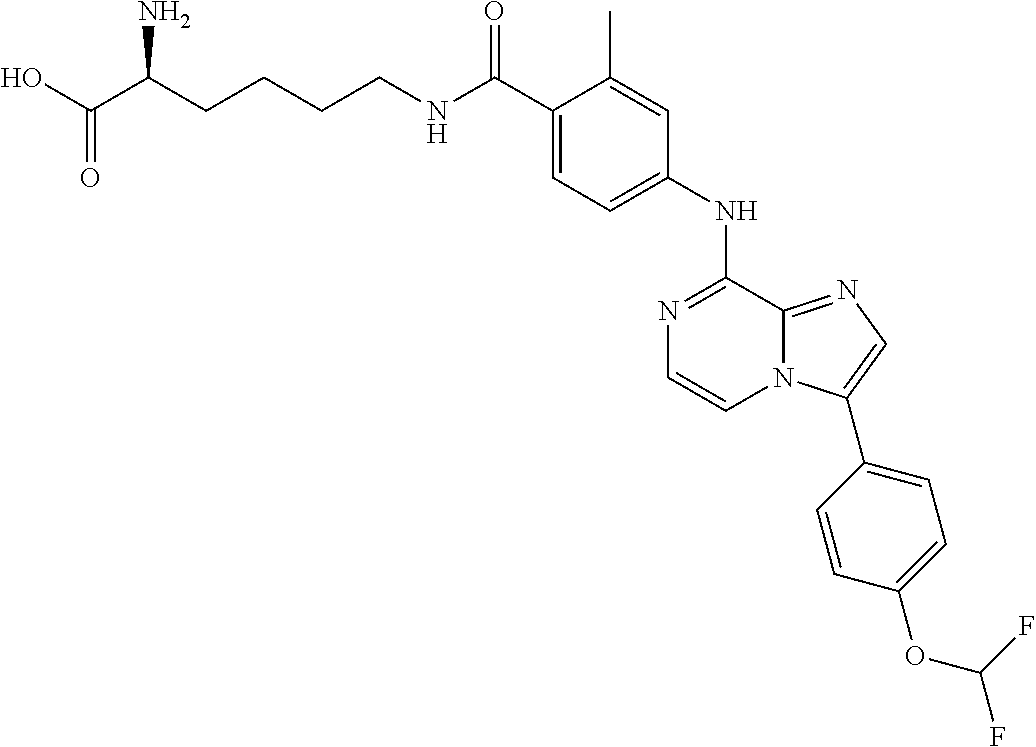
C1(C(NCCCCC(C(O)=O)N)=O)=CC=C(NC2=NC=CN3C2=NC=C3C2=CC=C(OC(F)F)C=C2)C=C1C
